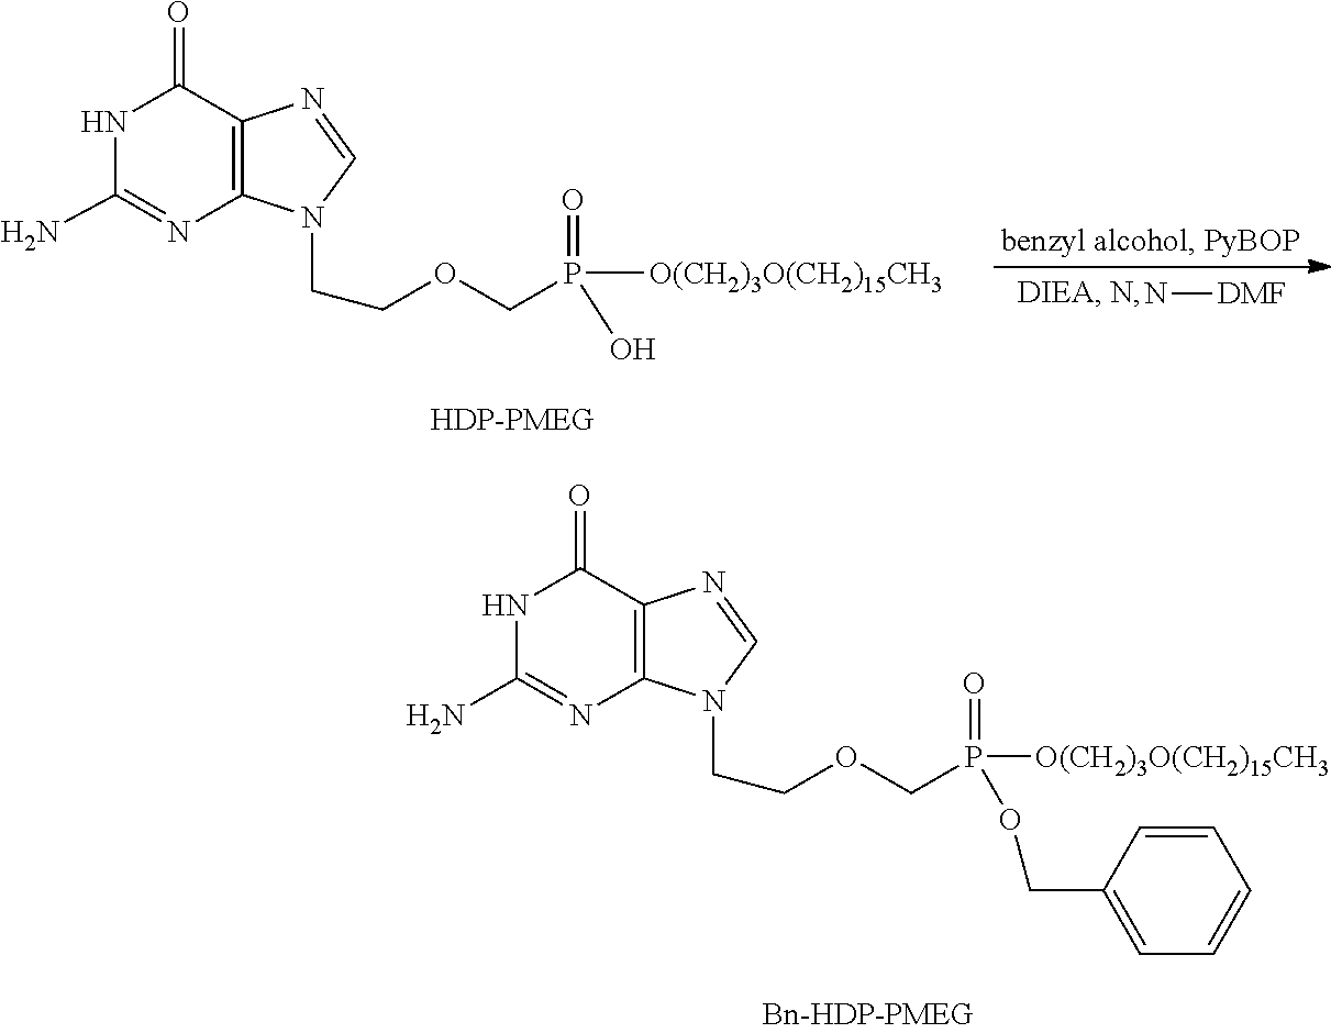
C12=C(C(=O)NC(N)=N1)N=CN2CCOCP(=O)([O(CH2)3O(CH2)15CH3])OCC1=CC=CC=C1.C12=C(C(=O)NC(N)=N1)N=CN2CCOCP(=O)([O(CH2)3O(CH2)15CH3])O.N[DMF]
